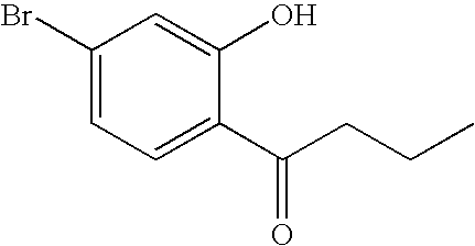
C1(Br)=CC=C(C(CCC)=O)C(O)=C1
